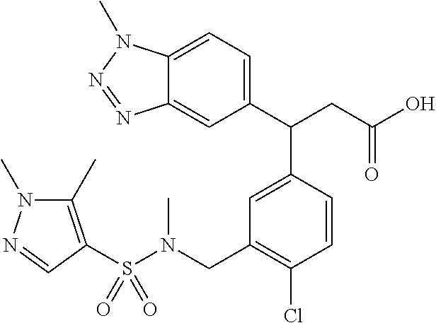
S(N(CC1=C(Cl)C=CC(C(C2=CC=C3C(=C2)N=NN3C)CC(O)=O)=C1)C)(=O)(=O)C1=C(C)N(C)N=C1
